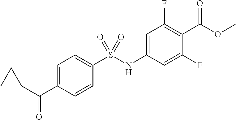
C1=C(C(C2CC2)=O)C=CC(S(=O)(NC2=CC(F)=C(C(OC)=O)C(F)=C2)=O)=C1
